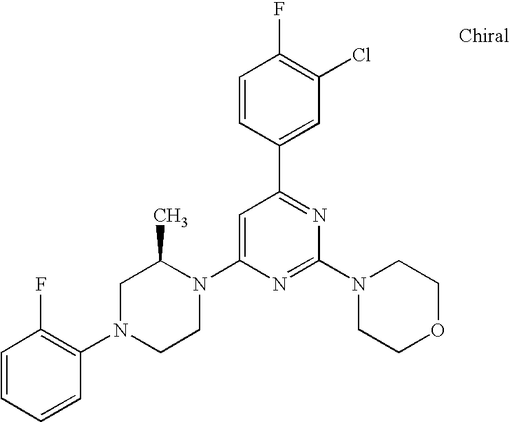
C1=CC=CC(N2CCN(C3=CC(C4=CC(Cl)=C(F)C=C4)=NC(N4CCOCC4)=N3)C(C)C2)=C1F
